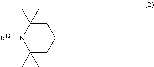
N1([R12])C(C)(C)CC(*)CC1(C)C
